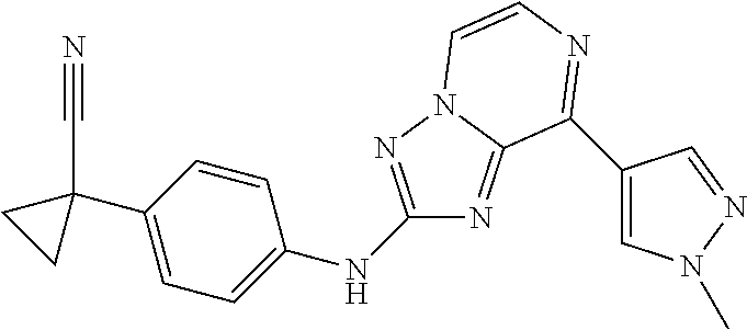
C1(NC2=NN3C(=N2)C(C2=CN(C)N=C2)=NC=C3)=CC=C(C2(C#N)CC2)C=C1
